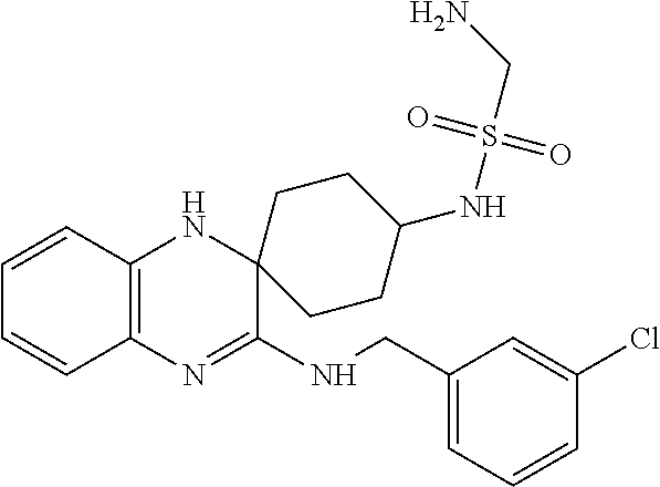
C1=CC2=C(C=C1)N=C(NCC1=CC=CC(Cl)=C1)C1(N2)CCC(NS(CN)(=O)=O)CC1
